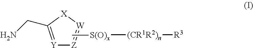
[Y]1=C(CN)[X][W]=[Z]1.[(CR1R2)n]([S(O)x]C)[R3]
